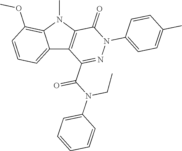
C1(=O)C2=C(C(C(N(C3=CC=CC=C3)CC)=O)=NN1C1=CC=C(C)C=C1)C1=CC=CC(OC)=C1N2C
